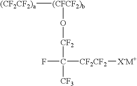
[(CFCF2)b]([(CF2CF2)a])O[CF2]C(F)([CF2CF2][X-M+])[CF3]
